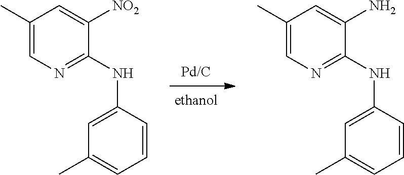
C1(C)=CN=C(NC2=CC(C)=CC=C2)C([NO2])=C1.C1(C)=CN=C(NC2=CC(C)=CC=C2)C(N)=C1
